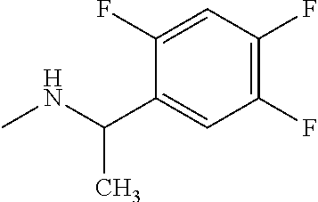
N(C)C(C)C1=CC(F)=C(F)C=C1F
